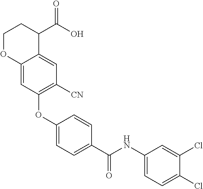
C1OC2=CC(OC3=CC=C(C(NC4=CC=C(Cl)C(Cl)=C4)=O)C=C3)=C([CN])C=C2C(C(O)=O)C1
